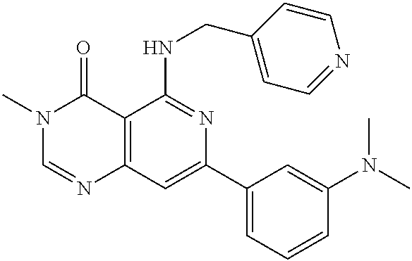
C12=C(C=C(C3=CC=CC(N(C)C)=C3)N=C1NCC1=CC=NC=C1)N=CN(C)C2=O
